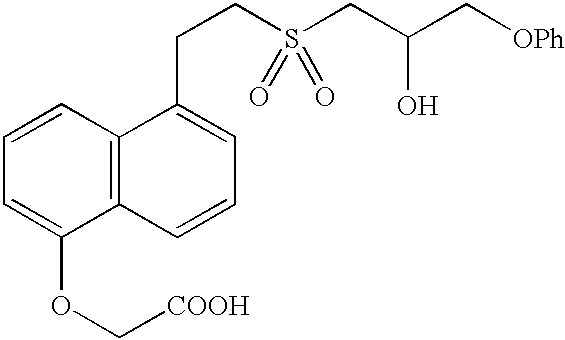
C1=CC2=C(C(OC[COOH])=C1)C=CC=C2CCS(CC(C[OPh])O)(=O)=O
